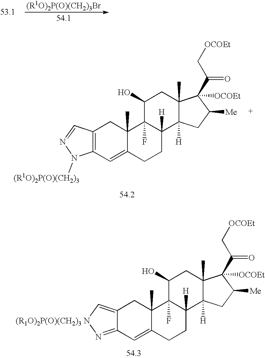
C12=C(C=C3C(C)(C1)C1(F)C([H])(CC3)C3([H])C(C)(CC1O)C([OCOEt])(C(C[OCOEt])=O)C([Me])C3)N([(R1O)2P(O)(CH2)3])N=C2.C12=C[(R1O)2P(O)(CH2)3 N]N=C1C=C1C(C)(C2)C2(F)C([H])(CC1)C1([H])C(C)(CC2O)C([OCOEt])(C(C[OCOEt])=O)C([Me])C1
